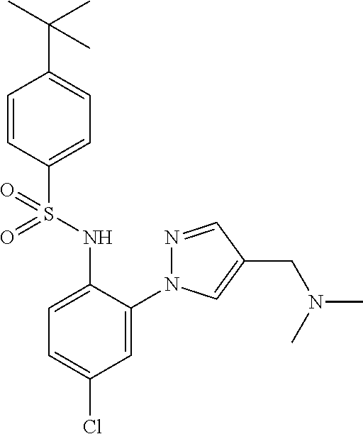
C1=CC(S(NC2=CC=C(Cl)C=C2N2N=CC(CN(C)C)=C2)(=O)=O)=CC=C1C(C)(C)C
